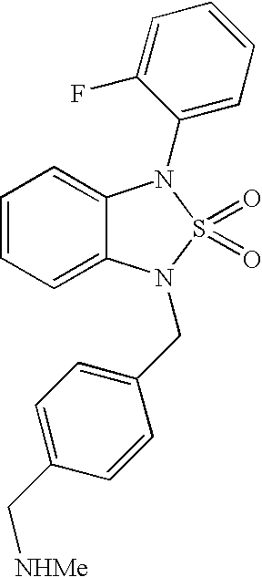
C1=CC=C2C(=C1)N(C1=CC=CC=C1F)S(=O)(=O)N2CC1=CC=C(C[NHMe])C=C1
